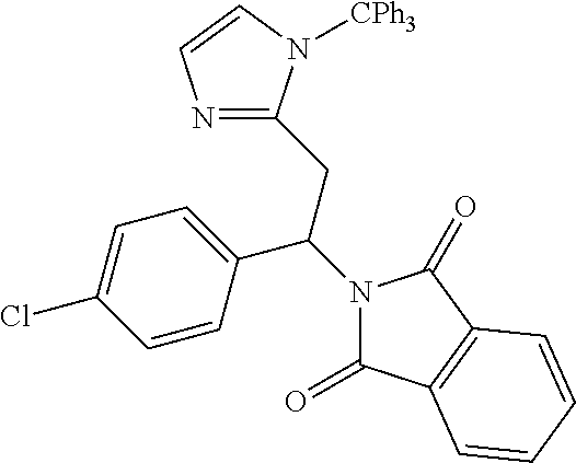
C1(CC(N2C(=O)C3=C(C2=O)C=CC=C3)C2=CC=C(Cl)C=C2)=NC=CN1[CPh3]
